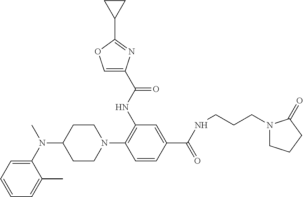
CN(C1=CC=CC=C1C)C1CCN(C2=C(NC(C3=COC(C4CC4)=N3)=O)C=C(C(NCCCN3CCCC3=O)=O)C=C2)CC1
